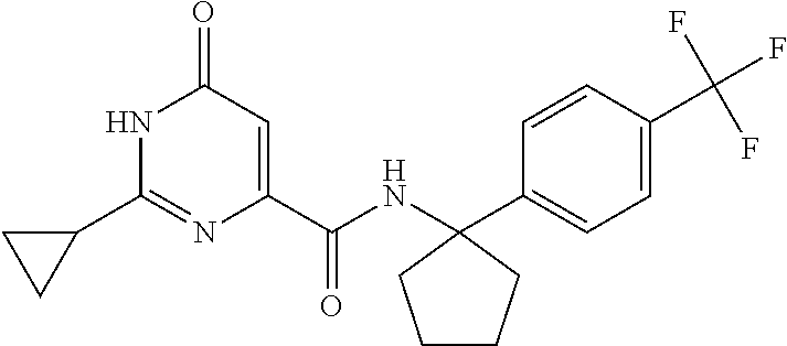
C1(=O)C=C(C(NC2(C3=CC=C(C(F)(F)F)C=C3)CCCC2)=O)N=C(C2CC2)N1
